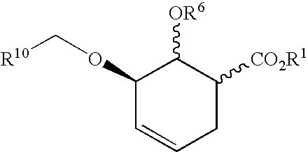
C1(OC[R10])C=CCC([CO2R1])C1[OR6]
